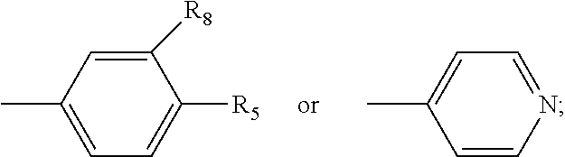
CC1=CC=C([R5])C([R8])=C1.CC1=CC=NC=C1
